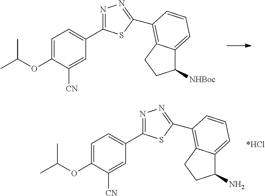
C1=C(OC(C)C)C([CN])=CC(C2=NN=C(C3=C4C(=CC=C3)C(N)CC4)S2)=C1.C1=C(OC(C)C)C([CN])=CC(C2=NN=C(C3=C4C(=CC=C3)C([NHBoc])CC4)S2)=C1
